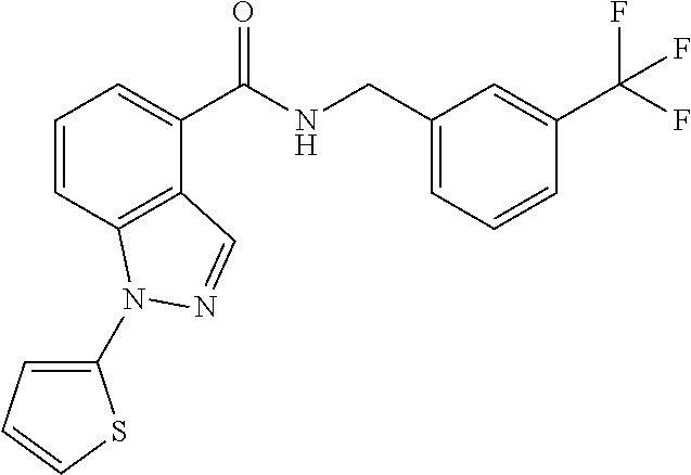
C1=CC2=C(C(C(NCC3=CC=CC(C(F)(F)F)=C3)=O)=C1)C=NN2C1=CC=CS1
